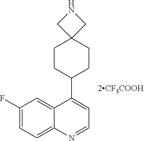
C1CC(C2=CC=NC3=CC=C(F)C=C23)CCC12CNC2
